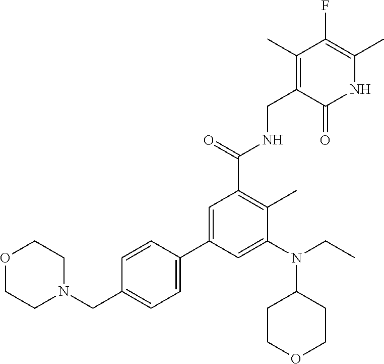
C1=C(C2=CC=C(CN3CCOCC3)C=C2)C=C(N(CC)C2CCOCC2)C(C)=C1C(=O)NCC1=C(C)C(F)=C(C)NC1=O
